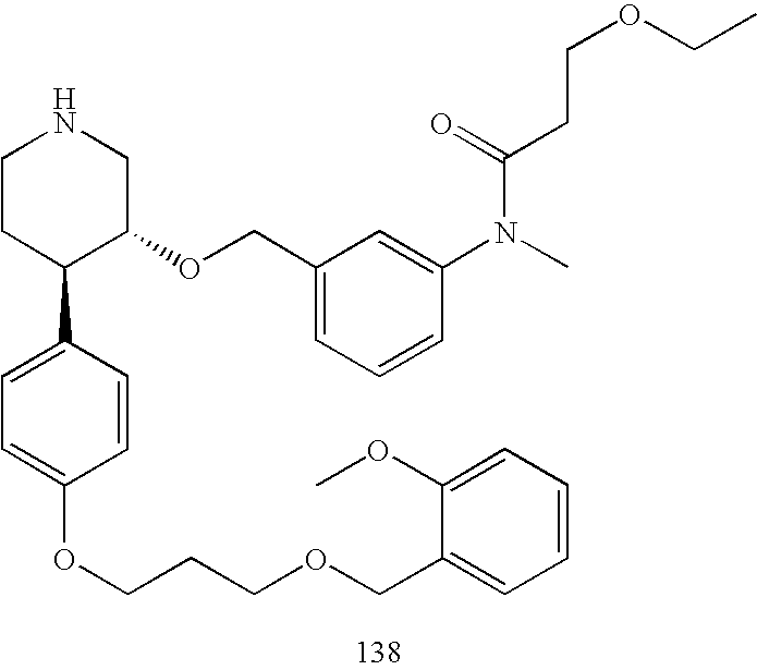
C1CC(C2=CC=C(OCCCOCC3=CC=CC=C3OC)C=C2)C(OCC2=CC=CC(N(C)C(=O)CCOCC)=C2)CN1
